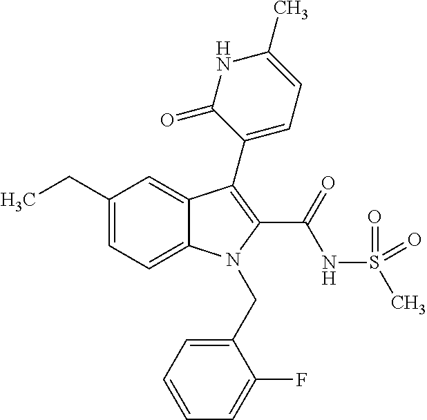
C1(CC)=CC=C2C(=C1)C(C1=CC=C(C)NC1=O)=C(C(NS(C)(=O)=O)=O)N2CC1=CC=CC=C1F
